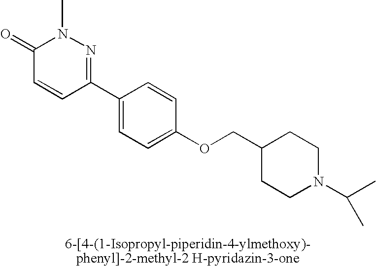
C1(=O)C=CC(C2=CC=C(OCC3CCN(C(C)C)CC3)C=C2)=NN1C
